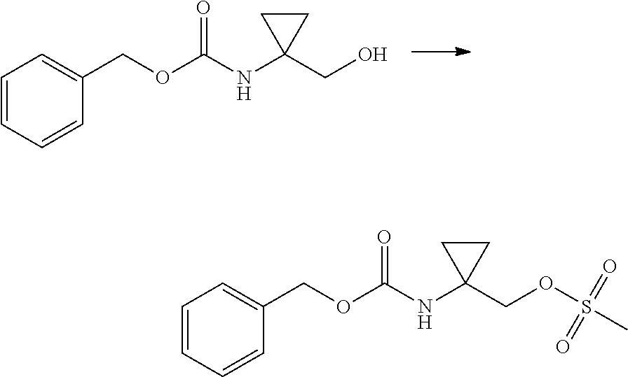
C1CC1(NC(OCC1=CC=CC=C1)=O)CO.C1CC1(NC(OCC1=CC=CC=C1)=O)COS(=O)(=O)C
